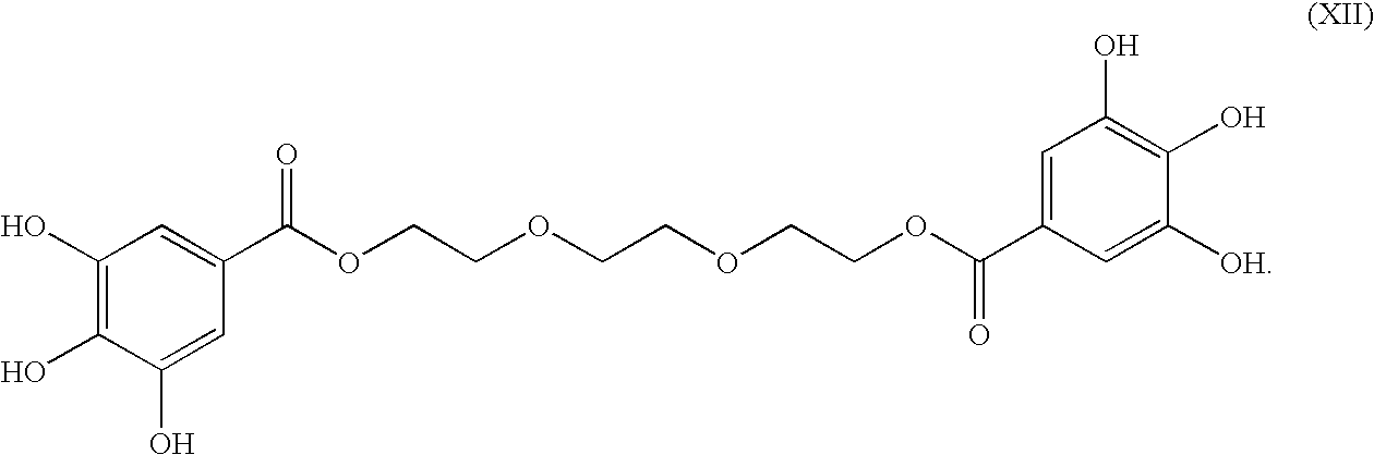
C1(O)=C(O)C(O)=CC(C(OCCOCCOCCOC(C2=CC(O)=C(O)C([OH])=C2)=O)=O)=C1
